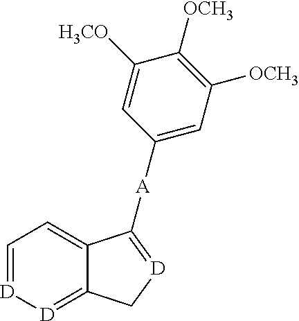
C1=[D][D]=C2C(=C1)C([A]C1=CC([OCH3])=C([OCH3])C([H3CO])=C1)=[D]C2
